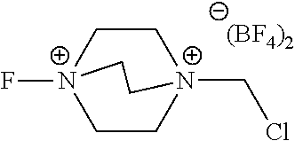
C1C[N+]2(CCl)CC[N+]1(F)CC2.[(BF4)2]
